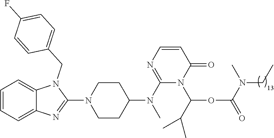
C1=CC=C2C(=C1)N(CC1=CC=C(F)C=C1)C(N1CCC(N(C)C3=NC=CC(=O)N3C(OC(=O)N(C)CC)C(C)C)CC1)=N2
